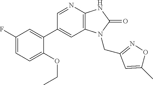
C1(C2=CC(F)=CC=C2OCC)=CC2=C(N=C1)NC(=O)N2CC1=NOC(C)=C1
